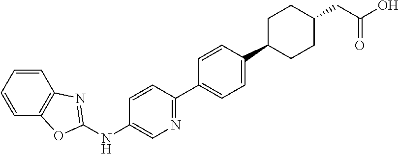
N(C1=CN=C(C2=CC=C(C3CCC(CC(=O)O)CC3)C=C2)C=C1)C1=NC2=C(C=CC=C2)O1
